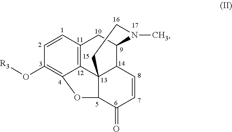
C1=CC2=C3C(=C1O[R3])OC1C34C(C(C2)N(C)CC4)C=CC1=O
